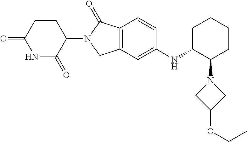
C1=CC2=C(C=C1NC1C(N3CC(OCC)C3)CCCC1)CN(C1C(=O)NC(=O)CC1)C2=O
